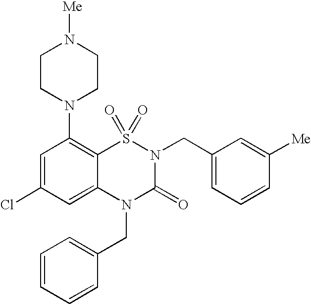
C1=C(Cl)C=C2C(=C1N1CCN([Me])CC1)S(=O)(=O)N(CC1=CC=CC([Me])=C1)C(=O)N2CC1=CC=CC=C1
